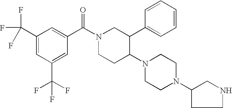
C1(C(F)(F)F)=CC(C(F)(F)F)=CC(C(N2CCC(N3CCN(C4CCNC4)CC3)C(C3=CC=CC=C3)C2)=O)=C1
